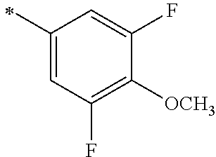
C1(C)=CC(F)=C([OCH3])C(F)=C1
